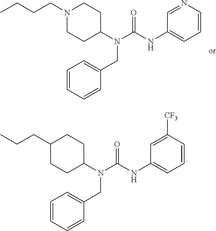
N1(CCCC)CCC(N(C(=O)NC2=CC=CN=C2)CC2=CC=CC=C2)CC1.C1(CCC)CCC(N(C(=O)NC2=CC=CC([CF3])=C2)CC2=CC=CC=C2)CC1
